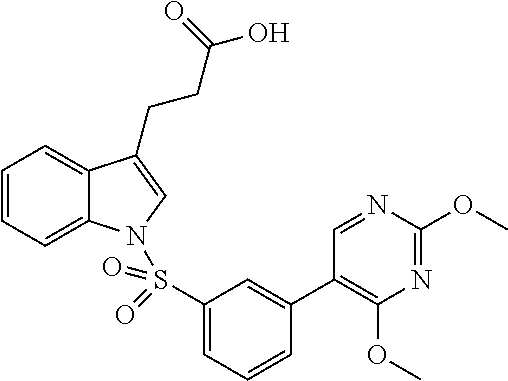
C1=CC=C2C(=C1)C(CCC(O)=O)=CN2S(C1=CC=CC(C2=C(OC)N=C(OC)N=C2)=C1)(=O)=O
